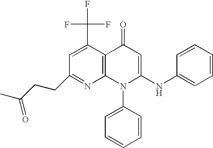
C1(CCC(C)=O)=NC2=C(C(C(F)(F)F)=C1)C(=O)C=C(NC1=CC=CC=C1)N2C1=CC=CC=C1
